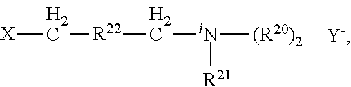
[X]C[R22]C[iN]([R21])[(R20)2].[Y-]
